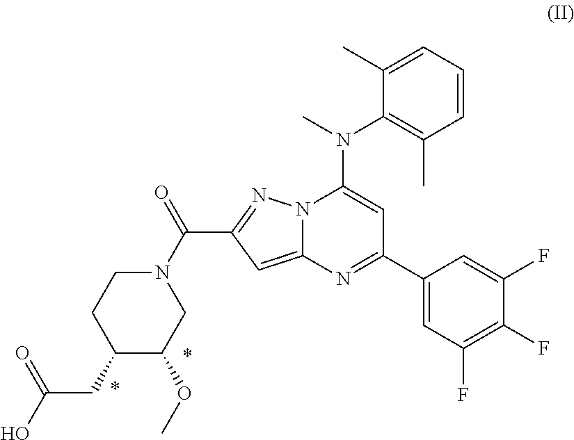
N1(C(C2=NN3C(=C2)N=C(C2=CC(F)=C(F)C(F)=C2)C=C3N(C)C2=C(C)C=CC=C2C)=O)CCC(CC(O)=O)C(OC)C1
